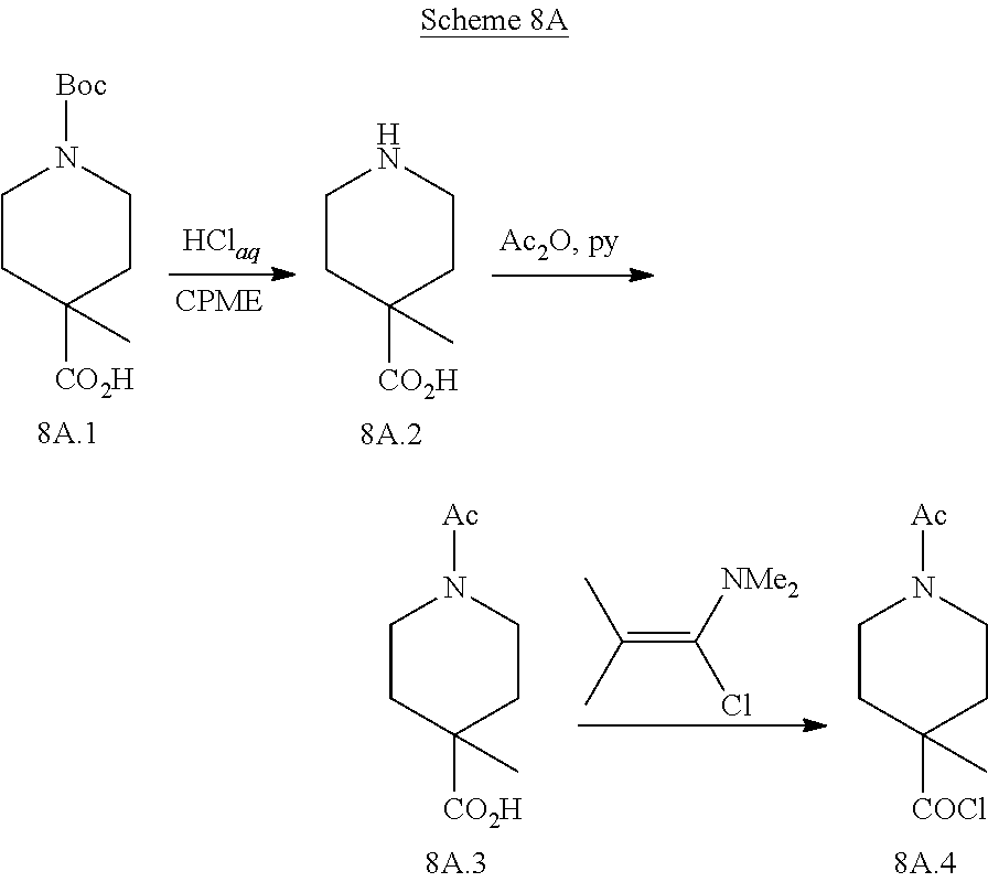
C1CC([CO2H])(C)CCN1[Boc].C1CC([CO2H])(C)CCN1.C1CC([CO2H])(C)CCN1[Ac].C(=C([NMe2])Cl)(C)C.C1CC([COCl])(C)CCN1[Ac]
